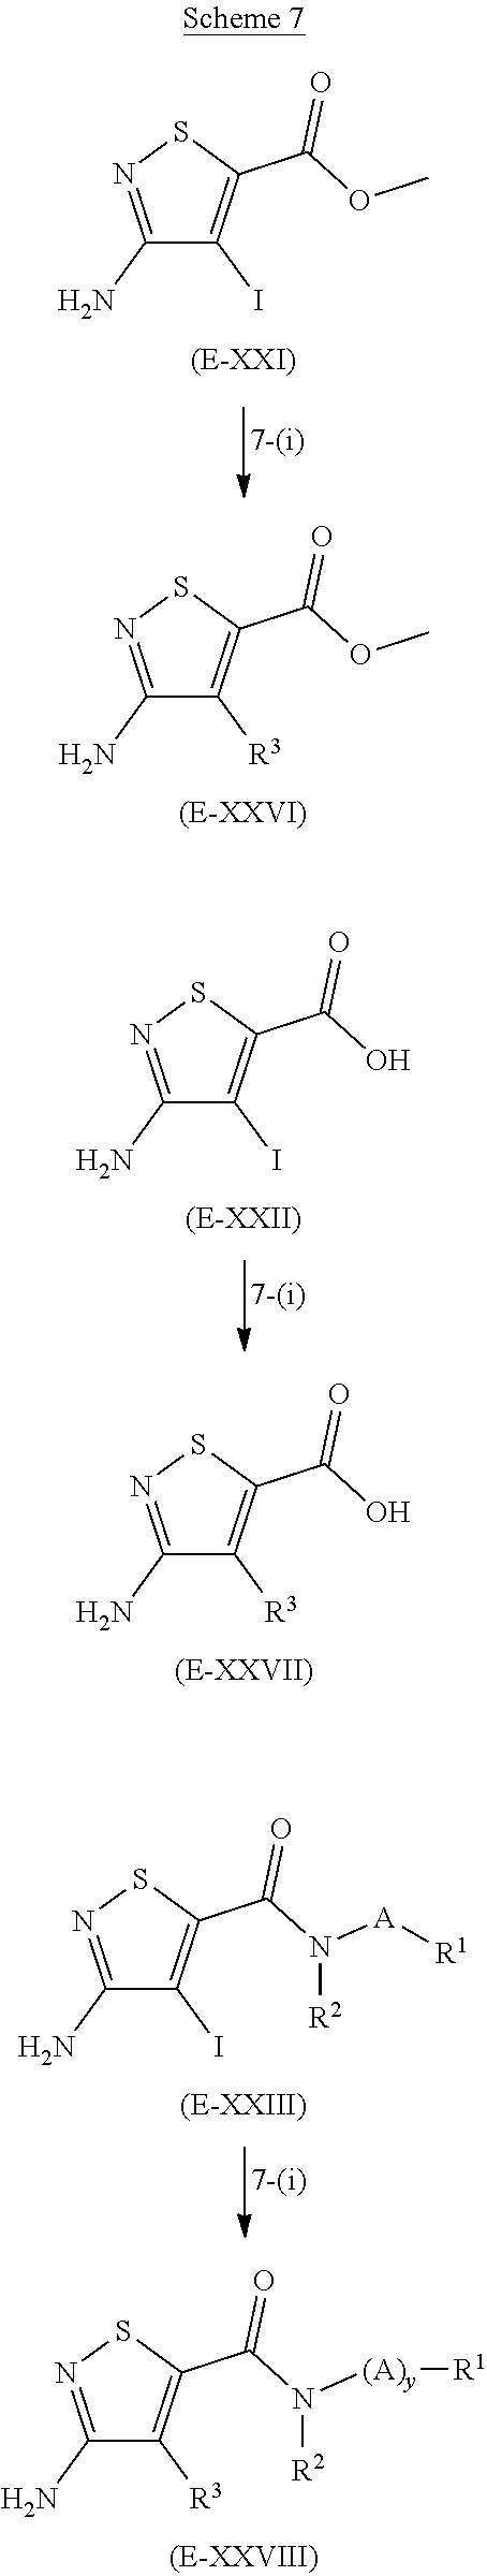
C1(N)=NSC(C(O)=O)=C1I.C1(N)=NSC(C(O)=O)=C1[R3].C1(N)=NSC(C(OC)=O)=C1I.C1(N)=NSC(C(OC)=O)=C1[R3].C1(N)=NSC(C(N([R2])[A][R1])=O)=C1I.C1(N)=NSC(C(N([R2])[(A)y][R1])=O)=C1[R3]
